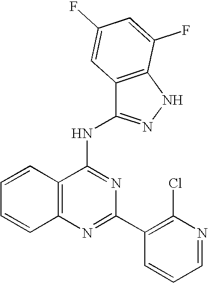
C12=C(N=C(C3=C(Cl)N=CC=C3)N=C1NC1=NNC3=C1C=C(F)C=C3F)C=CC=C2
